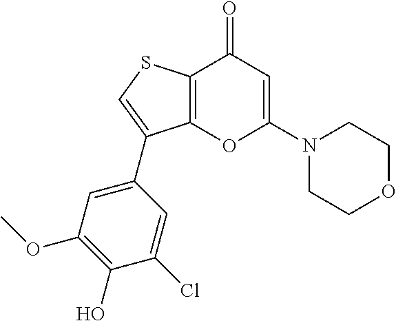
C12=C(C(=O)C=C(N3CCOCC3)O1)SC=C2C1=CC(OC)=C(O)C(Cl)=C1
